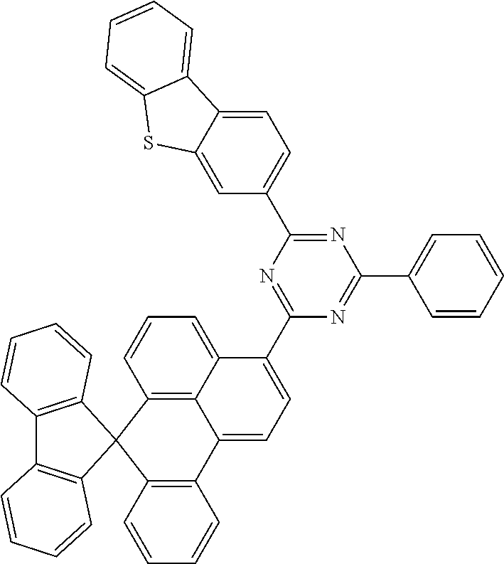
C12=C(C=CC=C1)C1(C3=C2C=CC=C3)C2=C(C3=CC=C(C4=NC(C5=CC=C6C(=C5)SC5=CC=CC=C65)=NC(C5=CC=CC=C5)=N4)C4=CC=CC1=C34)C=CC=C2
